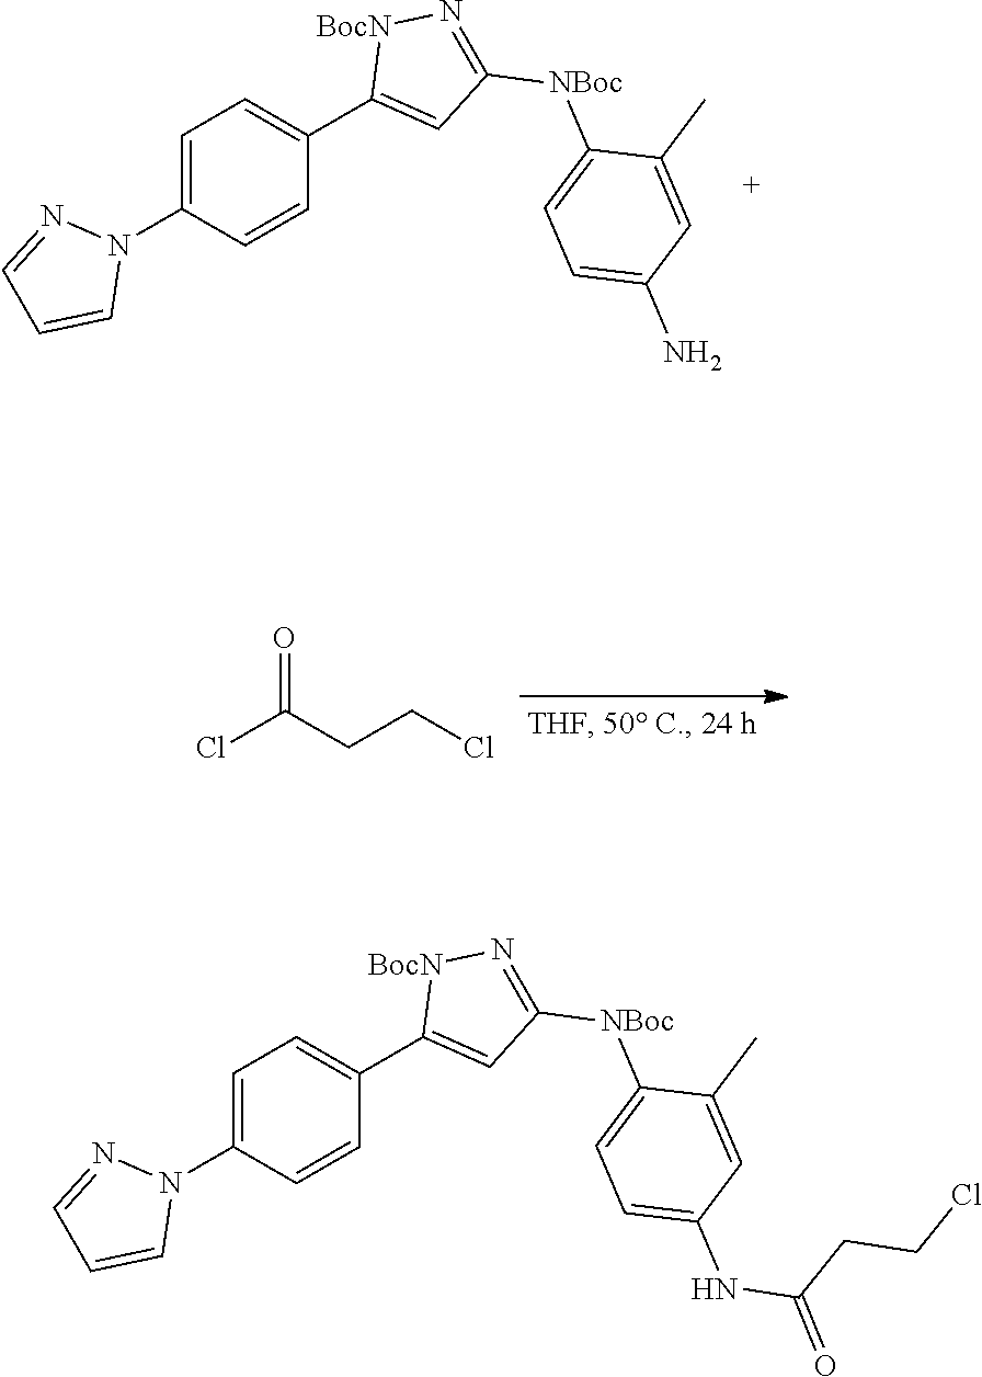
C1=C(N2N=CC=C2)C=CC(C2=CC([NBoc]C3=CC=C(N)C=C3C)=N[BocN]2)=C1.ClC(CCCl)=O.C1=C(N2N=CC=C2)C=CC(C2=CC([NBoc]C3=CC=C(NC(CCCl)=O)C=C3C)=N[BocN]2)=C1
